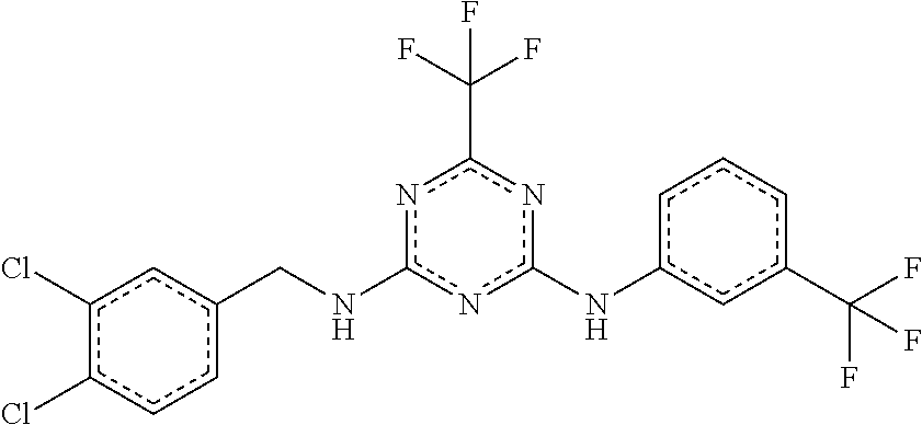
c1(CNc2nc(Nc3cc(C(F)(F)F)ccc3)nc(C(F)(F)F)n2)cc(Cl)c(Cl)cc1
